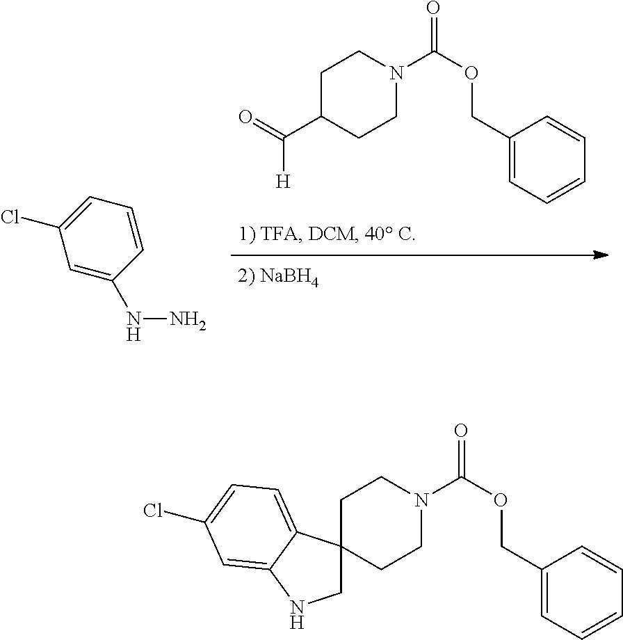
C1C(C(=O)[H])CCN(C(OCC2=CC=CC=C2)=O)C1.C1=C(NN)C=CC=C1Cl.C1CN(C(OCC2=CC=CC=C2)=O)CCC12CNC1=CC(Cl)=CC=C21
